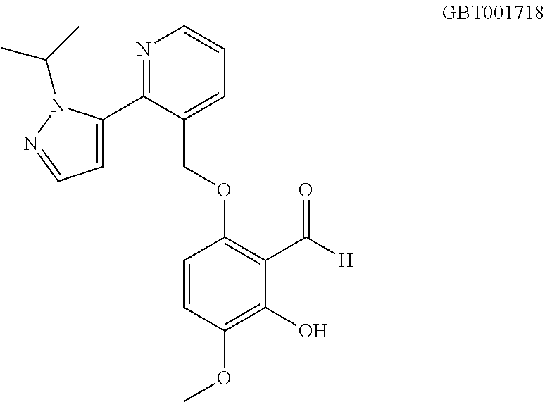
N1=C(C2=CC=NN2C(C)C)C(COC2=C(C([H])=O)C(O)=C(OC)C=C2)=CC=C1
